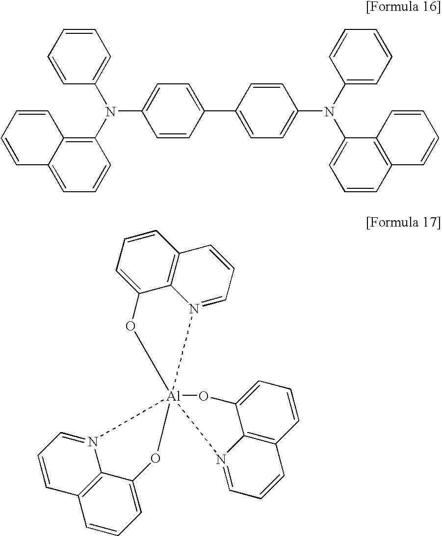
C1=CC(C2=CC=C(N(C3=C4C(=CC=C3)C=CC=C4)C3=CC=CC=C3)C=C2)=CC=C1N(C1=CC=CC=C1)C1=CC=CC2=C1C=CC=C2.C1=CC=C2C3=C1C=CC=N3[Al]13(N4=CC=CC5=C4C(=CC=C5)O1)(N1=CC=CC4=C1C(=CC=C4)O3)O2
